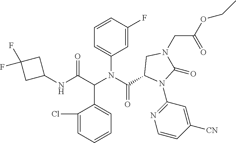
C1=CC(F)=CC(N(C(=O)C2N(C3=NC=CC([CN])=C3)C(=O)N(CC(OCC)=O)C2)C(C(NC2CC(F)(F)C2)=O)C2=CC=CC=C2Cl)=C1
